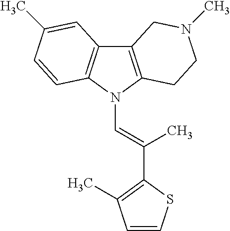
C12=C(N(C=C(C3=C(C)C=CS3)C)C3=C1C=C(C)C=C3)CCN(C)C2
